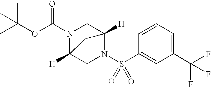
S(C1=CC(C(F)(F)F)=CC=C1)(=O)(N1CC2([H])N(C(OC(C)(C)C)=O)CC1([H])C2)=O
